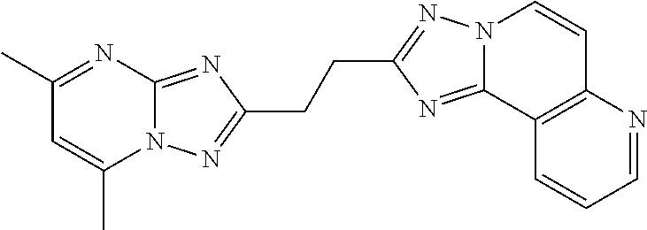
C1(C)=NC2=NC(CCC3=NN4C(=N3)C3=C(C=C4)N=CC=C3)=NN2C(C)=C1
